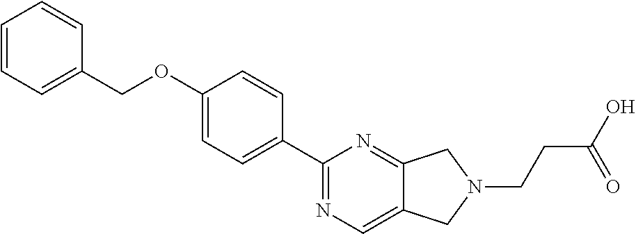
C1=CC=C(COC2=CC=C(C3=NC=C4C(=N3)CN(CCC(O)=O)C4)C=C2)C=C1
